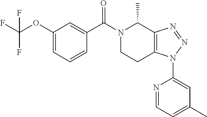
C1=CC=C(OC(F)(F)F)C=C1C(N1CCC2=C(C1C)N=NN2C1=CC(C)=CC=N1)=O
